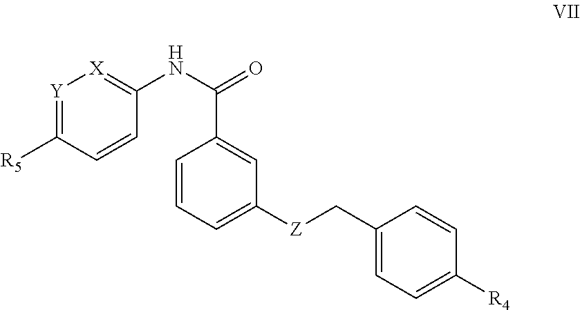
[Y]1=C([R5])C=CC(NC(=O)C2=CC([Z]CC3=CC=C([R4])C=C3)=CC=C2)=[X]1
